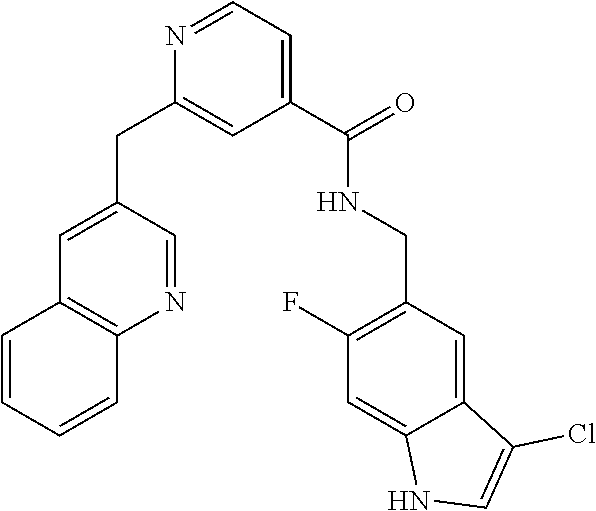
C1(C(=O)NCC2=C(F)C=C3C(=C2)C(Cl)=CN3)=CC=NC(CC2=CC3=C(N=C2)C=CC=C3)=C1
